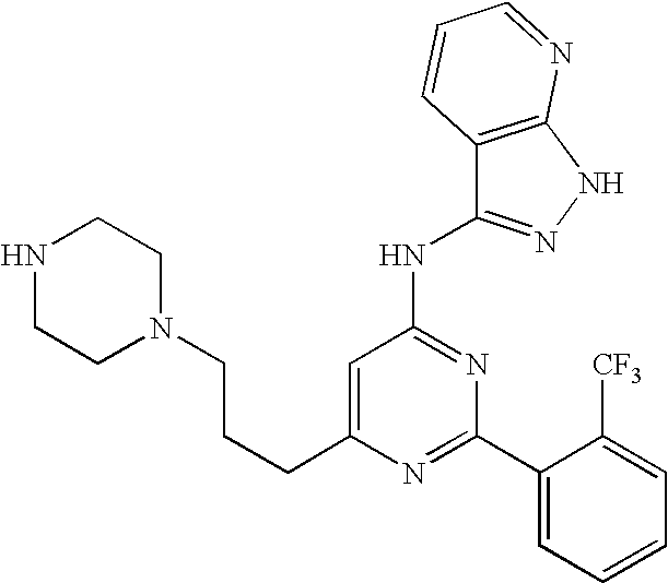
C(C1=CC(NC2=NNC3=C2C=CC=N3)=NC(C2=CC=CC=C2[CF3])=N1)CCN1CCNCC1
